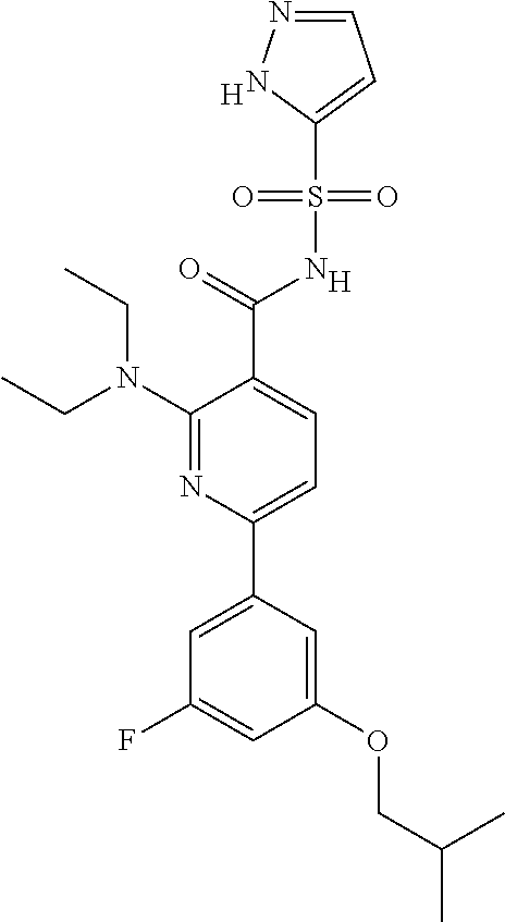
[H].[H].S(=O)(=O)(C1=CC=NN1)NC(=O)C1=CC=C(C2=CC(F)=CC(OCC(C)C)=C2)N=C1N(CC)CC
